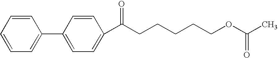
C1=CC=C(C2=CC=C(C(CCCCCOC(C)=O)=O)C=C2)C=C1
